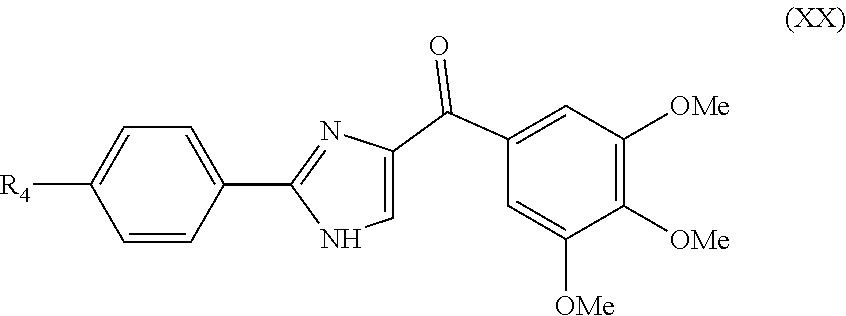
C1(C2=NC(C(C3=CC([OMe])=C([OMe])C([OMe])=C3)=O)=CN2)=CC=C([R4])C=C1
